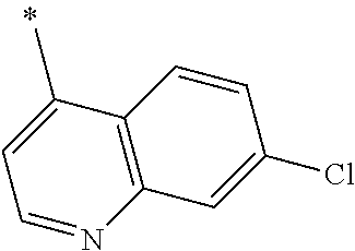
C12=C(C(C)=CC=N1)C=CC(Cl)=C2
